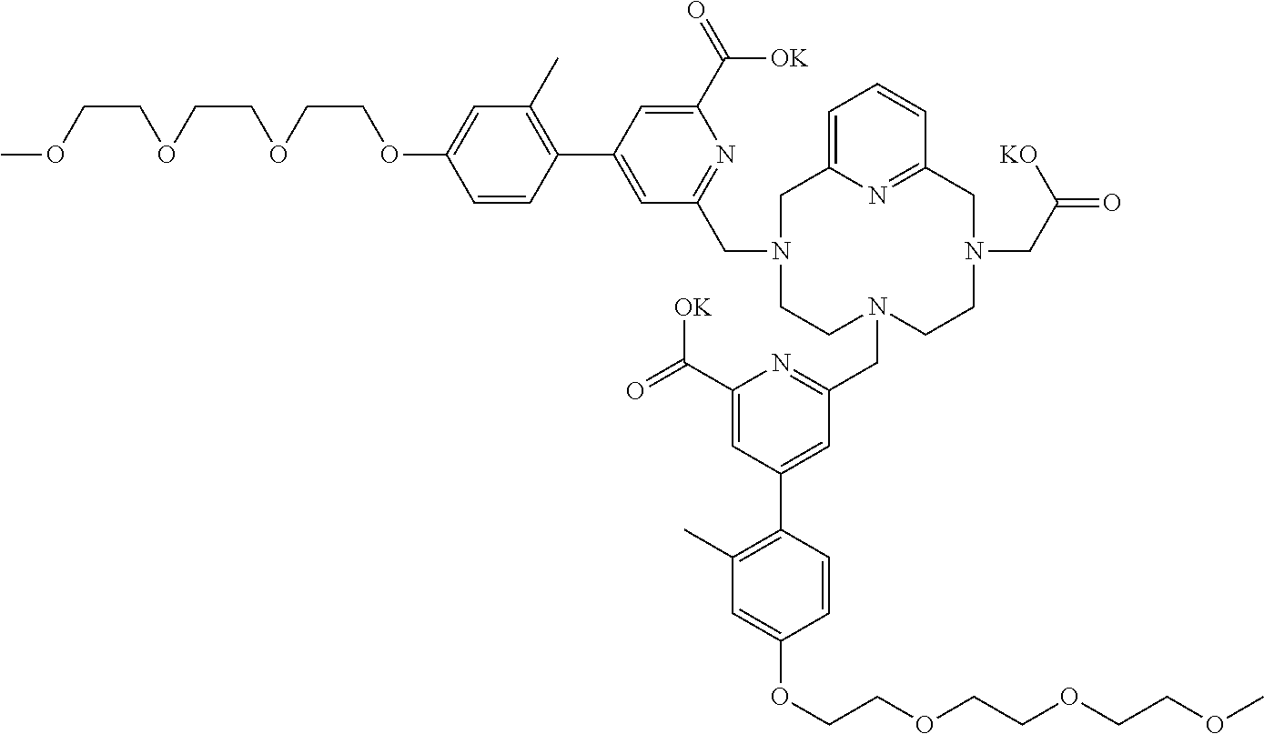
O(CCOC1=CC(C)=C(C2=CC(CN3CCN(CC4=NC(C(=O)[OK])=CC(C5=C(C)C=C(OCCOCCOCCOC)C=C5)=C4)CCN(CC(=O)[KO])CC4=NC(=CC=C4)C3)=NC(C(=O)[OK])=C2)C=C1)CCOCCOC
